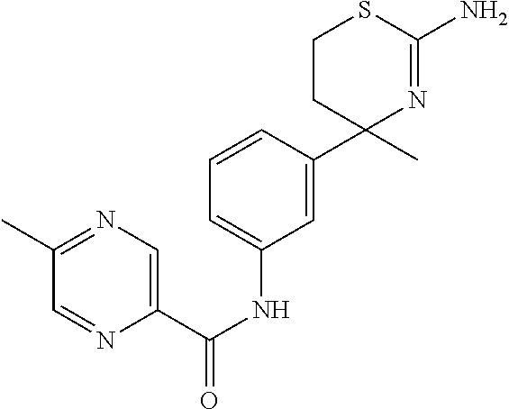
C1CC(C)(C2=CC(NC(C3=CN=C(C)C=N3)=O)=CC=C2)N=C(N)S1
